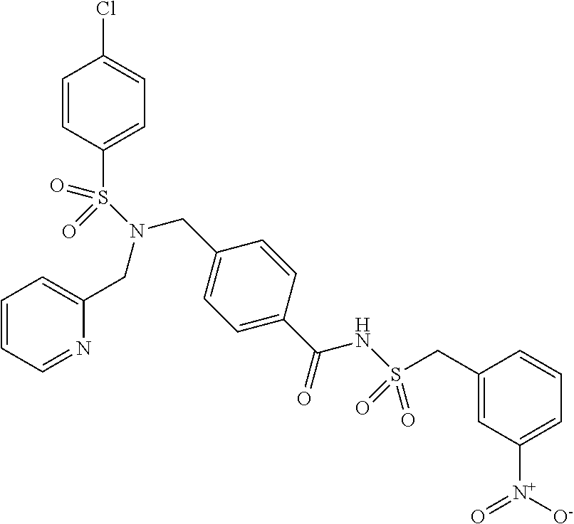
C1=CC=NC(CN(CC2=CC=C(C(=O)NS(=O)(=O)CC3=CC([N+]([O-])=O)=CC=C3)C=C2)S(C2=CC=C(Cl)C=C2)(=O)=O)=C1
